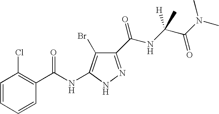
C1=CC=CC(C(NC2=C(Br)C(C(NC(C(N(C)C)=O)([H])C)=O)=NN2)=O)=C1Cl
